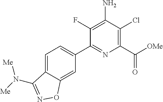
C1(C2=CC=C3C(=C2)ON=C3N([Me])[Me])=NC(C([OMe])=O)=C(Cl)C(N)=C1F
